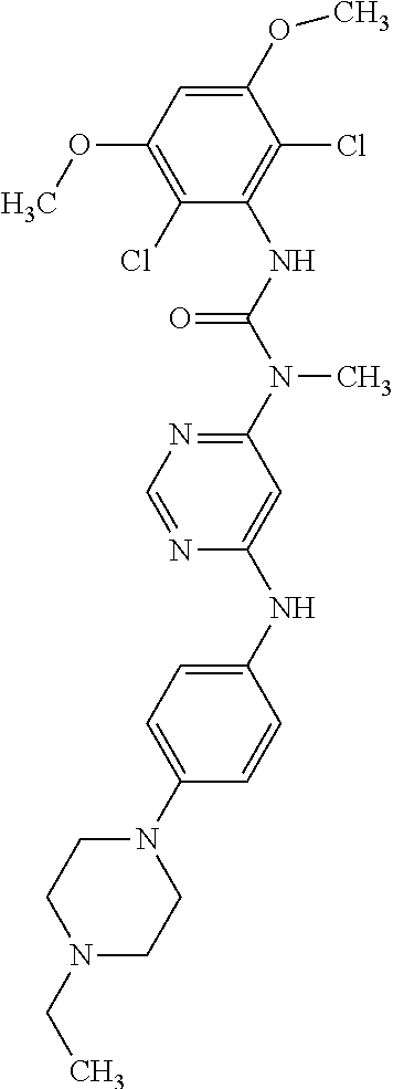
C1(OC)=C(Cl)C(NC(N(C2=NC=NC(NC3=CC=C(N4CCN(CC)CC4)C=C3)=C2)C)=O)=C(Cl)C(OC)=C1
